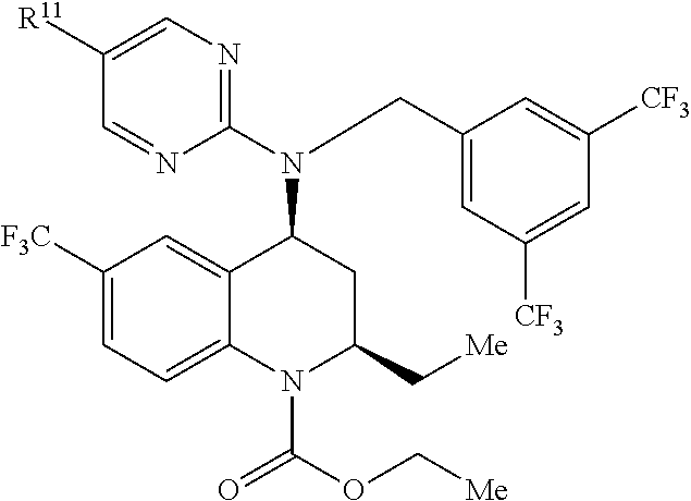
C1([F3C])=CC=C2C(=C1)C(N(C1=NC=C([R11])C=N1)CC1=CC([CF3])=CC([CF3])=C1)CC(C[Me])N2C(OC[Me])=O
